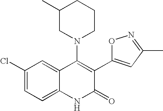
C1(Cl)=CC=C2C(=C1)C(N1CCCC(C)C1)=C(C1=CC(C)=NO1)C(=O)N2
